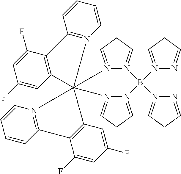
N12=CCC=N1B(N1=CCC=N1)(N1=CCC=N1)N1=CCC=N1C213(C2=C(C(F)=CC(F)=C2)C2=N1C=CC=C2)N1=C(C=CC=C1)C1=C3C=C(F)C=C1F
